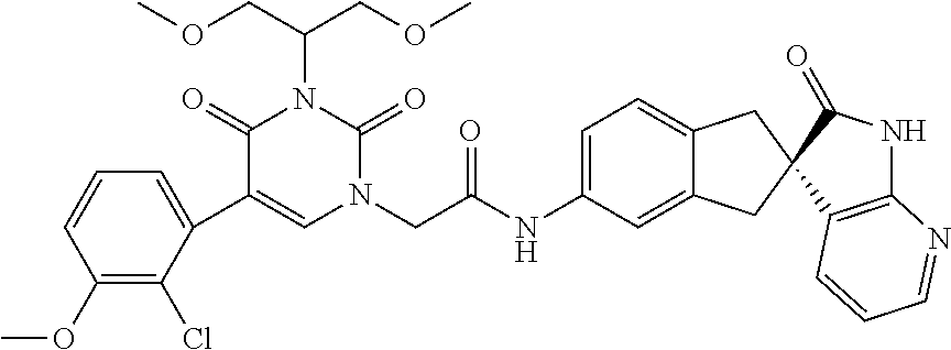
C1=CC(OC)=C(Cl)C(C2=CN(CC(NC3=CC=C4C(=C3)CC3(C4)C4=C(N=CC=C4)NC3=O)=O)C(=O)N(C(COC)COC)C2=O)=C1
